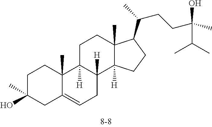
C1C(O)(C)CC2=CCC3([H])C([H])(C2(C)C1)CCC1(C)C3([H])CCC1C(CCC(O)(C)C(C)C)C
